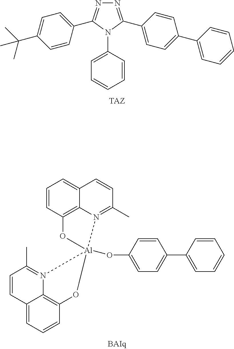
N1=C(C2=CC=C(C3=CC=CC=C3)C=C2)N(C2=CC=CC=C2)C(C2=CC=C(C(C)(C)C)C=C2)=N1.C1=CC2=C3C(=C1)C=CC(C)=N3[Al]1(OC3=CC=C(C4=CC=CC=C4)C=C3)(O2)OC2=C3C(=CC=C2)C=CC(C)=N31
